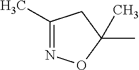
C1(C)=NOC(C)(C)C1
